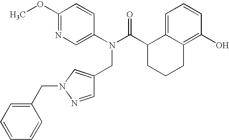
C1(OC)=NC=C(N(C(C2CCCC3=C(O)C=CC=C23)=O)CC2=CN(CC3=CC=CC=C3)N=C2)C=C1
